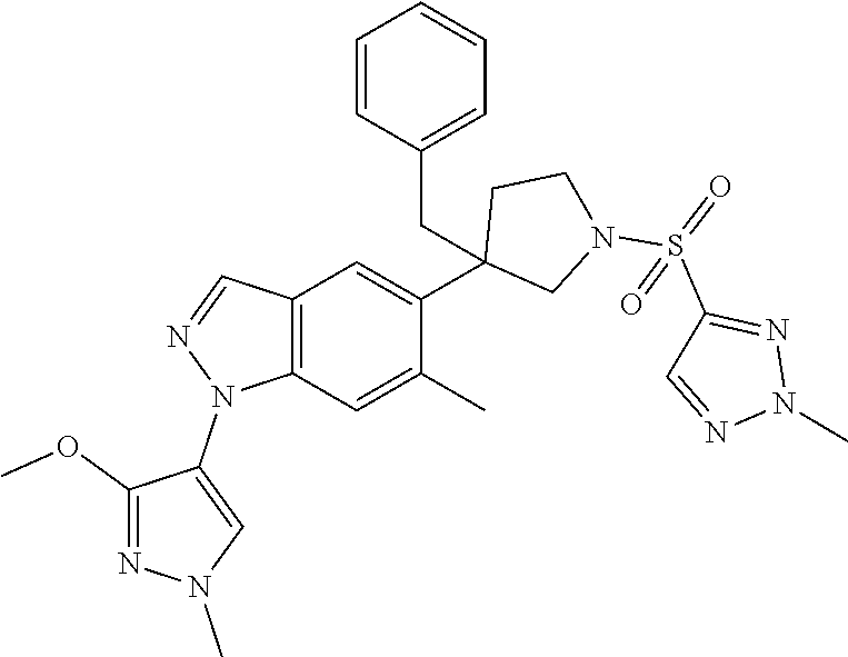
C12=C(C=C(C)C(C3(CC4=CC=CC=C4)CN(S(=O)(C4=NN(C)N=C4)=O)CC3)=C1)N(C1=CN(C)N=C1OC)N=C2
